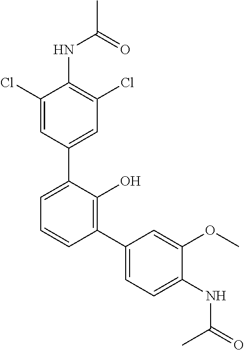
C1(NC(C)=O)=C(Cl)C=C(C2=CC=CC(C3=CC=C(NC(C)=O)C(OC)=C3)=C2O)C=C1Cl
